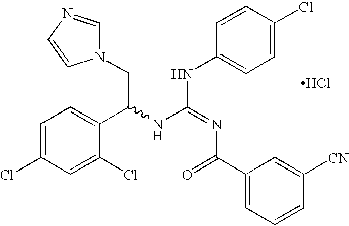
N1(CC(NC(=NC(C2=CC=CC([CN])=C2)=O)NC2=CC=C(Cl)C=C2)C2=CC=C(Cl)C=C2Cl)C=NC=C1.Cl
